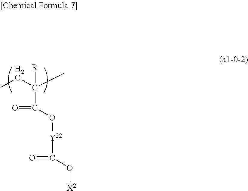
CCC(C)([R])C(=O)O[Y22]C(=O)O[X2]
